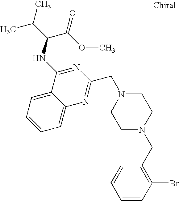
C1=C2C(=CC=C1)C(NC(C(C)C)C(OC)=O)=NC(CN1CCN(CC3=C(Br)C=CC=C3)CC1)=N2
